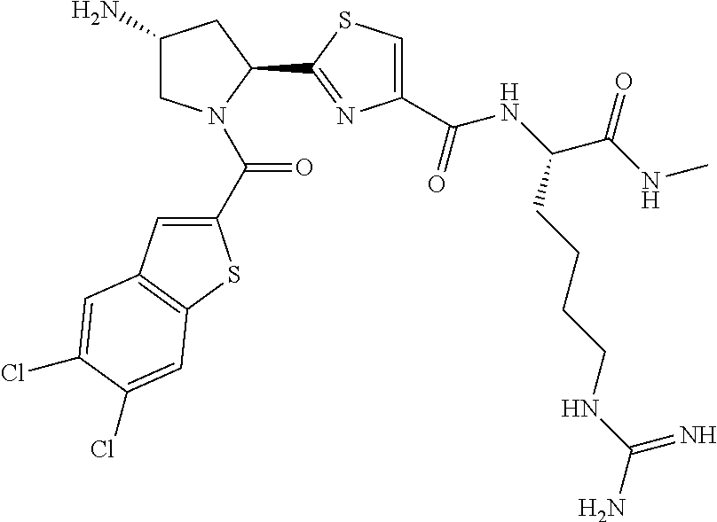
C1(N)CN(C(C2=CC3=C(S2)C=C(Cl)C(Cl)=C3)=O)C(C2=NC(C(NC(C(NC)=O)CCCCNC(N)=N)=O)=CS2)C1
